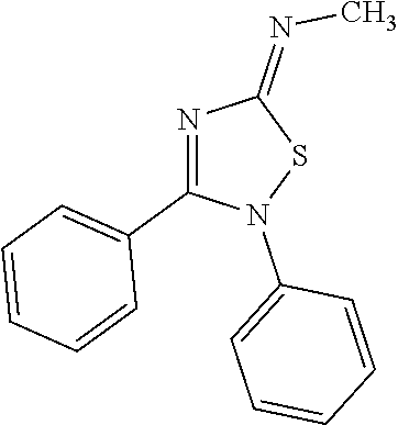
N1=C(C2=CC=CC=C2)N(C2=CC=CC=C2)SC1=NC
